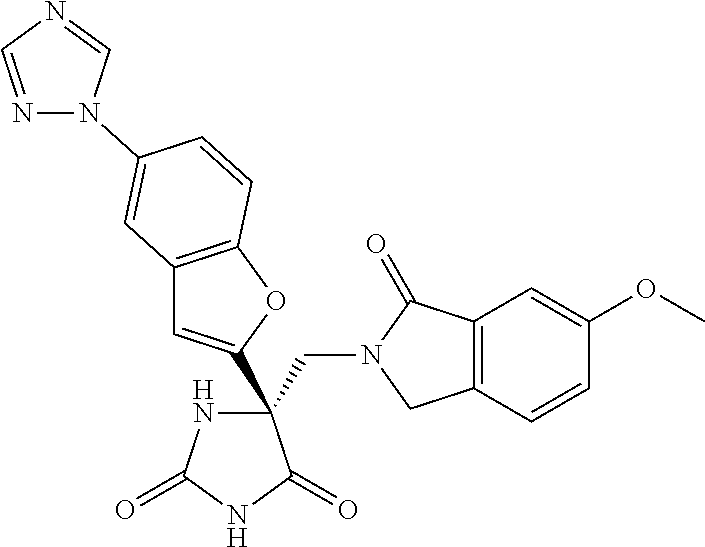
C(C1(C2=CC3=C(O2)C=CC(N2N=CN=C2)=C3)NC(=O)NC1=O)N1CC2=C(C1=O)C=C(OC)C=C2
